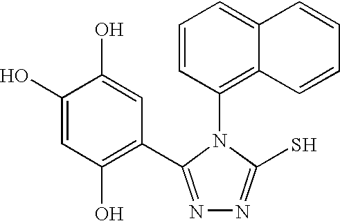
C1=CC(N2C(S)=NN=C2C2=C(O)C=C(O)C(O)=C2)=C2C(=C1)C=CC=C2
